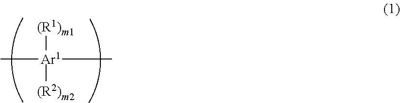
C[Ar1]([(R1)m1])([(R2)m2])C
